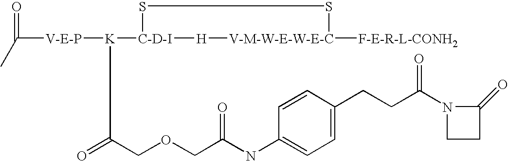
[C-D-I]1([K]([V-E-P]C(=O)C)C(COCC(NC2=CC=C(CCC(N3C(=O)CC3)=O)C=C2)=O)=O)SS[V-M-W-E-W-E-C]([F-E-R-L-CONH2])[H]1
